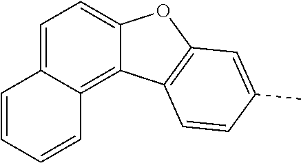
C1=C2C(=C3C(=C1)OC1=C3C=CC(C)=C1)C=CC=C2
